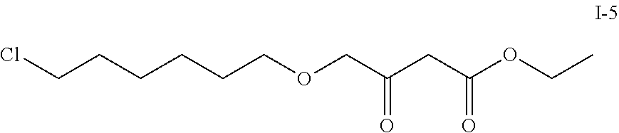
ClCCCCCCOCC(CC(OCC)=O)=O
